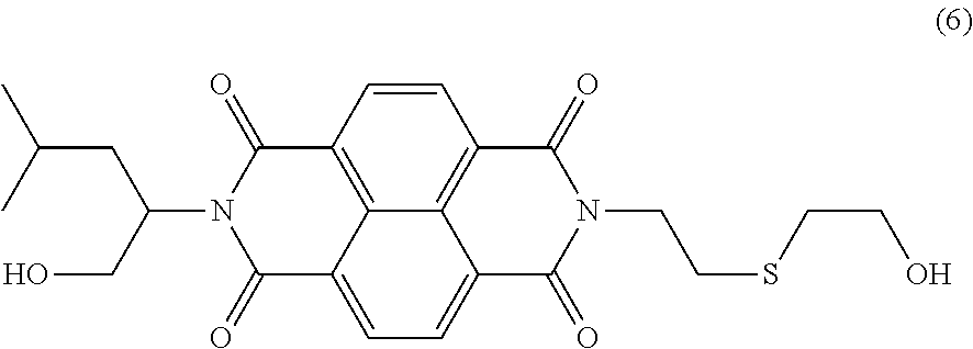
C(CC(CO)N1C(=O)C2=C3C(=CC=C4C3=C(C=C2)C(=O)N(CCSCCO)C4=O)C1=O)(C)C
